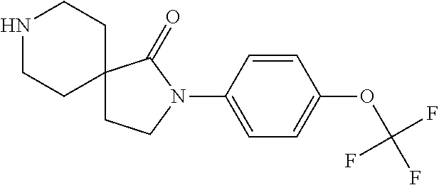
C1CN(C2=CC=C(OC(F)(F)F)C=C2)C(=O)C12CCNCC2
